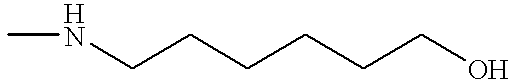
CNCCCCCCO
